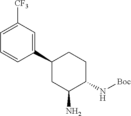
C1([CF3])=CC=CC(C2CC(N)C(N[Boc])CC2)=C1
